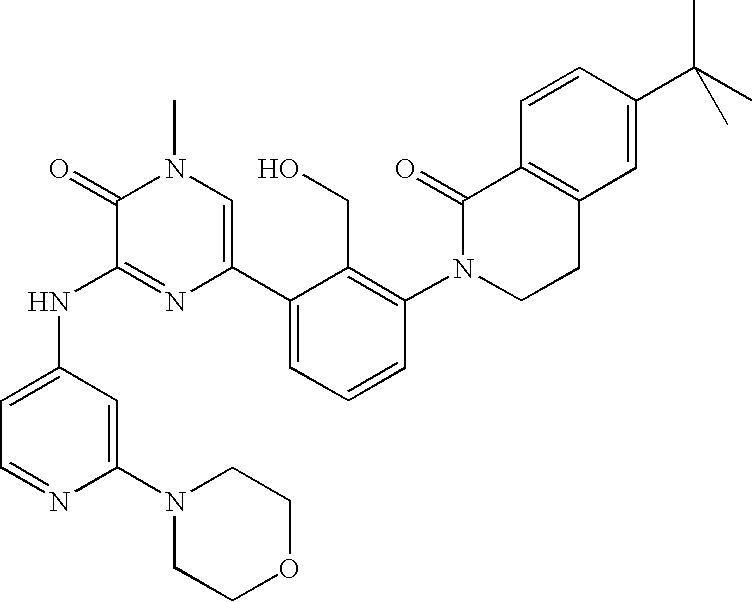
N(C1=NC(C2=CC=CC(N3CCC4=C(C3=O)C=CC(C(C)(C)C)=C4)=C2CO)=CN(C)C1=O)C1=CC=NC(N2CCOCC2)=C1
